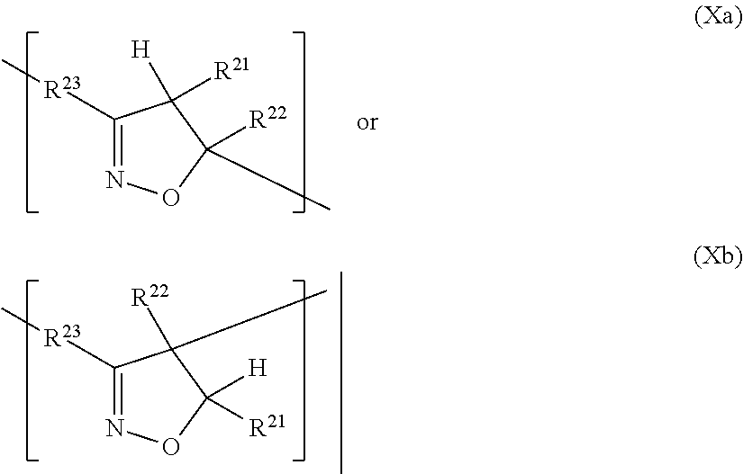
C1([R23]C)=NOC([H])([R21])C1([R22])C.C1([R23]C)=NOC([R22])(C)C1([H])[R21]
